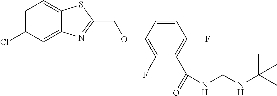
C12=CC(Cl)=CC=C1SC(COC1=C(F)C(C(=O)NCNC(C)(C)C)=C(F)C=C1)=N2
